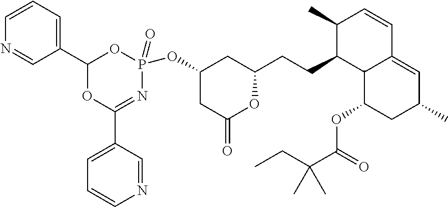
C1=CC=C(C2OC(C3=CC=CN=C3)=NP(=O)(OC3CC(=O)OC(CCC4C5C(=CC(C)CC5OC(=O)C(CC)(C)C)C=CC4C)C3)O2)C=N1
